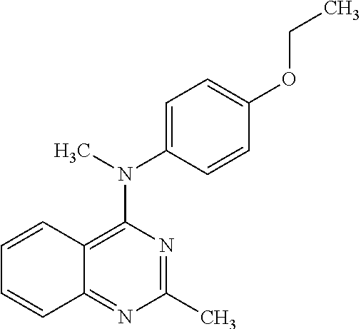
C1(C)=NC(N(C2=CC=C(OCC)C=C2)C)=C2C(=N1)C=CC=C2
